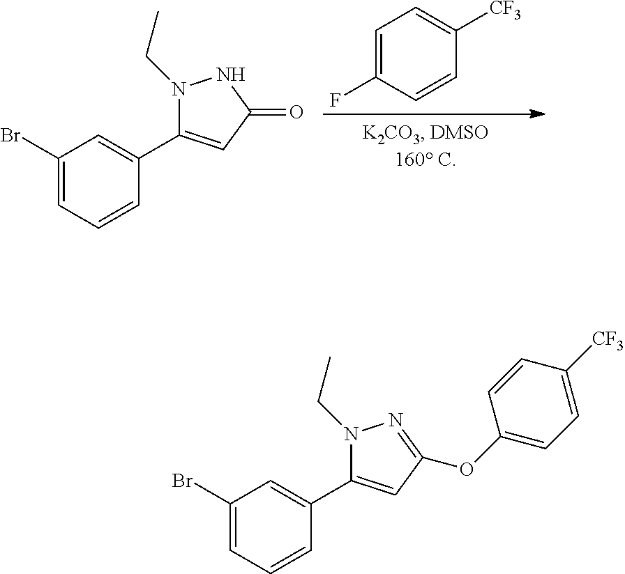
C1=C(F)C=CC([CF3])=C1.C1(Br)=CC=CC(C2=CC(=O)NN2CC)=C1.C1(Br)=CC=CC(C2=CC(OC3=CC=C([CF3])C=C3)=NN2CC)=C1
